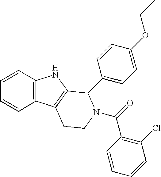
C1=CC2=C(C=C1)NC1=C2CCN(C(=O)C2=C(Cl)C=CC=C2)C1C1=CC=C(OCC)C=C1
